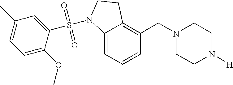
C1=CC=C2C(=C1CN1CC(C)N([H])CC1)CCN2S(C1=CC(C)=CC=C1OC)(=O)=O
